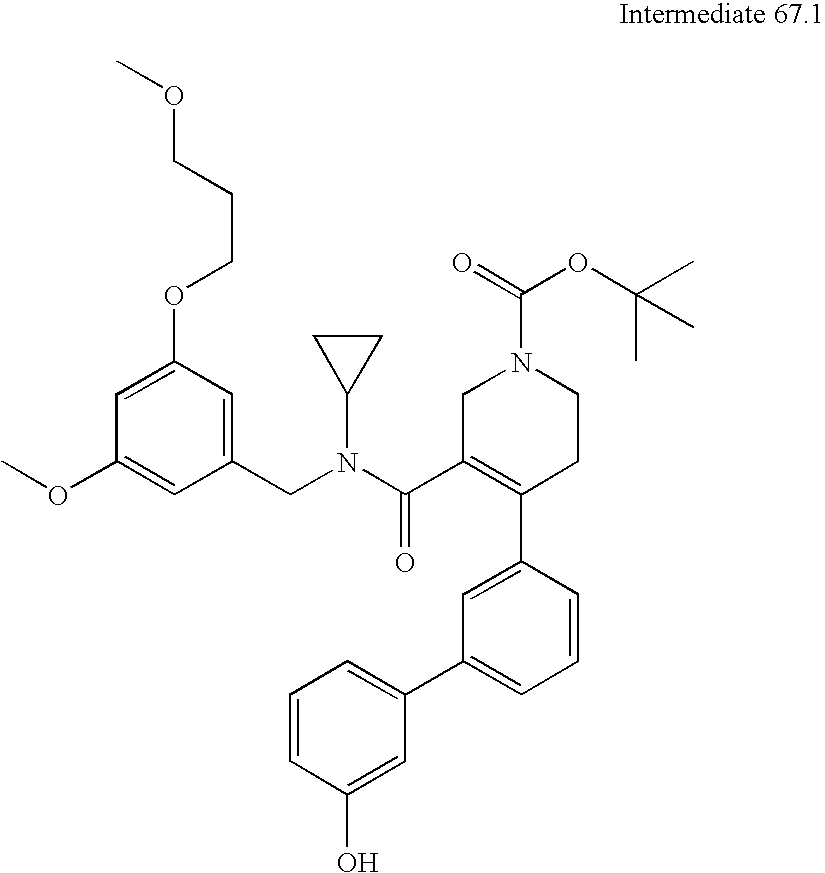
C1=C(OCCCOC)C=C(CN(C(C2=C(C3=CC(C4=CC=CC(O)=C4)=CC=C3)CCN(C(=O)OC(C)(C)C)C2)=O)C2CC2)C=C1OC
